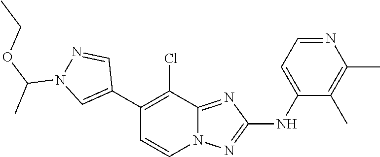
C1(C2=CN(C(C)OCC)N=C2)=C(Cl)C2=NC(NC3=CC=NC(C)=C3C)=NN2C=C1
